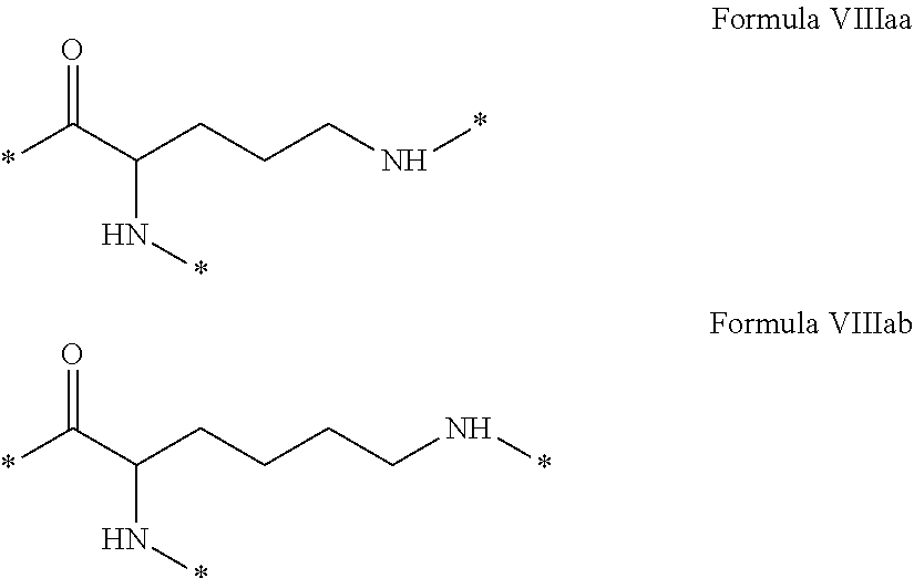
*C(C(N*)CCCN*)=O.*C(C(N*)CCCCN*)=O
